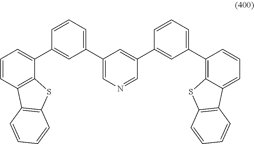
C1=CC2=C(C(C3=CC(C4=CN=CC(C5=CC(C6=C7C(=CC=C6)C6=C(S7)C=CC=C6)=CC=C5)=C4)=CC=C3)=C1)SC1=C2C=CC=C1
